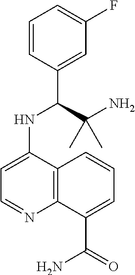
C1=CC(C(C(N)(C)C)NC2=CC=NC3=C2C=CC=C3C(=O)N)=CC(F)=C1
